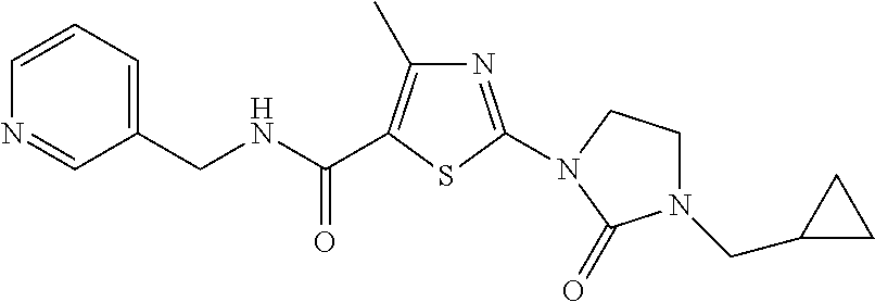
C1(CN2CCN(C3=NC(C)=C(C(NCC4=CC=CN=C4)=O)S3)C2=O)CC1
